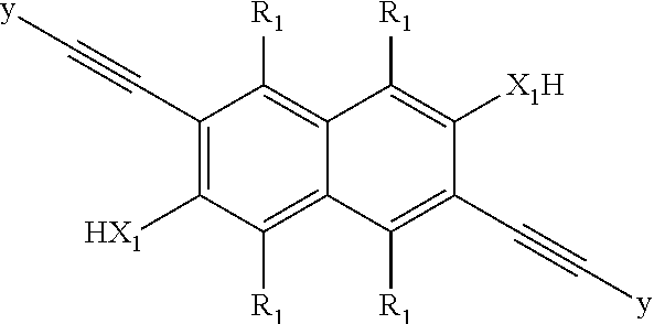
C1(C#C[y])=C([HX1])C([R1])=C2C(=C1[R1])C([R1])=C([X1H])C(C#C[y])=C2[R1]
